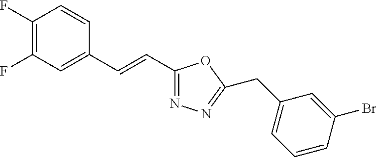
C1(F)=C(F)C=C(C=CC2=NN=C(CC3=CC=CC(Br)=C3)O2)C=C1
